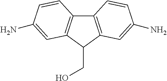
C12=C(C(CO)C3=C1C=CC(N)=C3)C=C(N)C=C2
